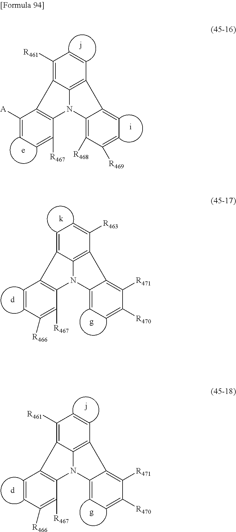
C1([R461])=C2C3=C(C=C1)C1=CC=C([R469])C([R468])=C1N3C1=C2C([A])=CC=C1[R467].C1=C2C3=C(C([R463])=C1)C1=C([R471])C([R470])=CC=C1N3C1=C2C=CC([R466])=C1[R467].C1([R461])=C2C3=C(C=C1)C1=C([R471])C([R470])=CC=C1N3C1=C2C=CC([R466])=C1[R467]
